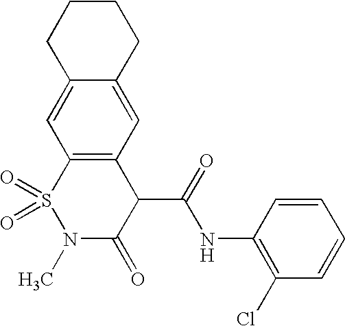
C1=CC=CC(Cl)=C1NC(C1C(=O)N(C)S(=O)(=O)C2=C1C=C1C(=C2)CCCC1)=O
